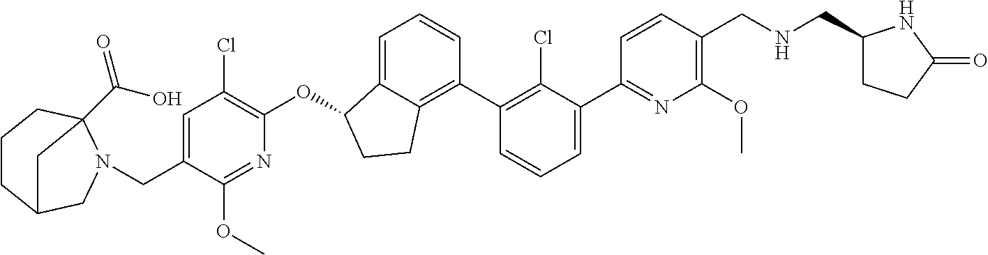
N1=C(C2=CC=CC(C3=C4C(=CC=C3)C(OC3=C(Cl)C=C(CN5CC6CCCC5(C(=O)O)C6)C(OC)=N3)CC4)=C2Cl)C=CC(CNCC2CCC(=O)N2)=C1OC
